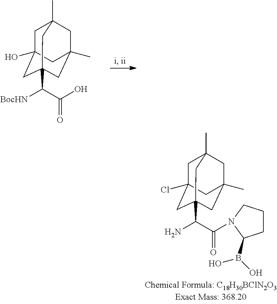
C1C2(Cl)CC3(C(C(N4C(B(O)O)CCC4)=O)N)CC(C)(CC1(C)C3)C2.C1C2(O)CC3(C(C(O)=O)[BocHN])CC(C)(CC1(C)C3)C2
